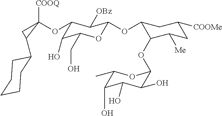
C1(OC2([COOQ])CC2C2CCCCC2)C(O)C(CO)OC(OC2C(OC3C(O)C(O)C(O)C(C)O3)C([Me])CC([COOMe])C2)C1[OBz]
